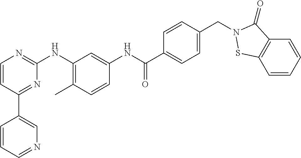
C1(C2=CN=CC=C2)=NC(NC2=C(C)C=CC(NC(C3=CC=C(CN4C(=O)C5=C(C=CC=C5)S4)C=C3)=O)=C2)=NC=C1
